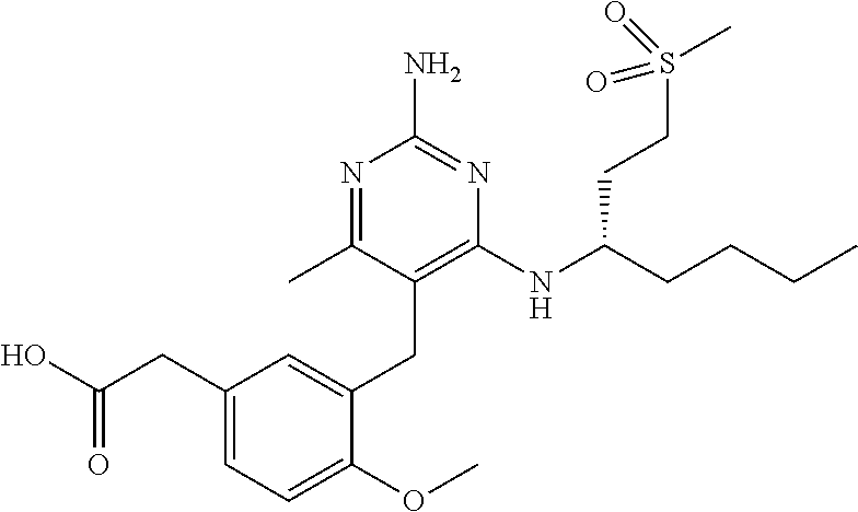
N1=C(C)C(CC2=CC(CC(O)=O)=CC=C2OC)=C(NC(CCCC)CCS(C)(=O)=O)N=C1N
